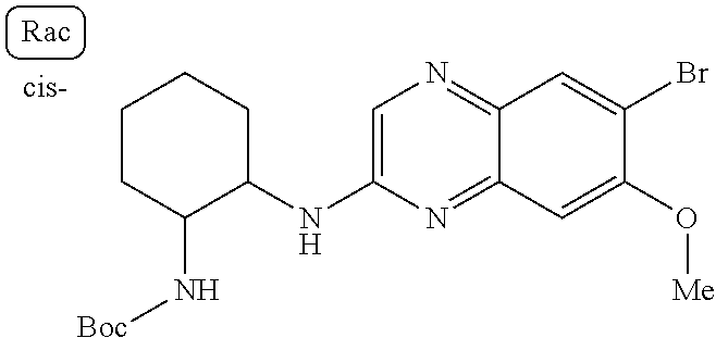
C1(NC2=CN=C3C(=N2)C=C(O[Me])C(Br)=C3)CCCCC1N[Boc]
